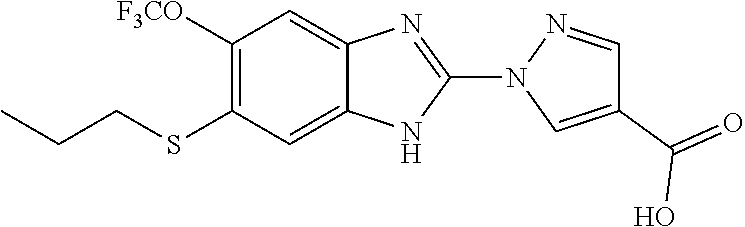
[F3CO]C1=C(SCCC)C=C2C(=C1)N=C(N1C=C(C(=O)O)C=N1)N2
